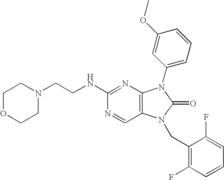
C1OCCN(CCNC2=NC3=C(C=N2)N(CC2=C(F)C=CC=C2F)C(=O)N3C2=CC=CC(OC)=C2)C1
